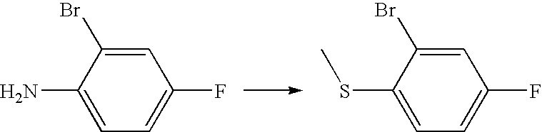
C1=C(N)C(Br)=CC(F)=C1.C1=C(SC)C(Br)=CC(F)=C1
